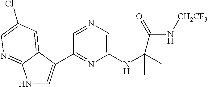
N1C=C(C2=NC(NC(C(N[CH2CF3])=O)(C)C)=CN=C2)C2=CC(Cl)=CN=C12
